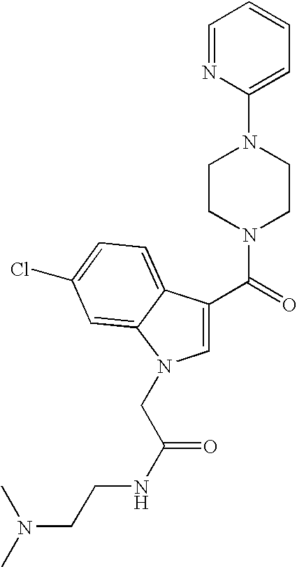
C1=NC(N2CCN(C(=O)C3=CN(CC(NCCN(C)C)=O)C4=CC(Cl)=CC=C34)CC2)=CC=C1
